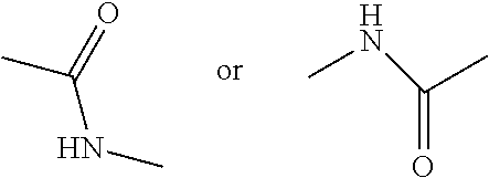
CC(=O)NC.CNC(C)=O
